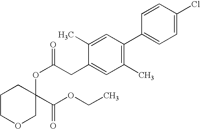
C1COCC(C(OCC)=O)(OC(=O)CC2=CC(C)=C(C3=CC=C(Cl)C=C3)C=C2C)C1
